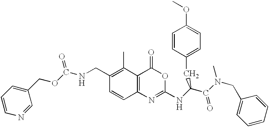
C1(CNC(OCC2=CC=CN=C2)=O)=C(C)C2=C(C=C1)N=C(NC(C(N(CC1=CC=CC=C1)C)=O)CC1=CC=C(OC)C=C1)OC2=O
